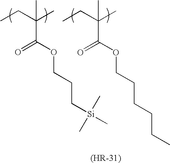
CCC(C)(C(OCCC[Si](C)(C)C)=O)C.CCC(C)(C)C(OCCCCCC)=O
